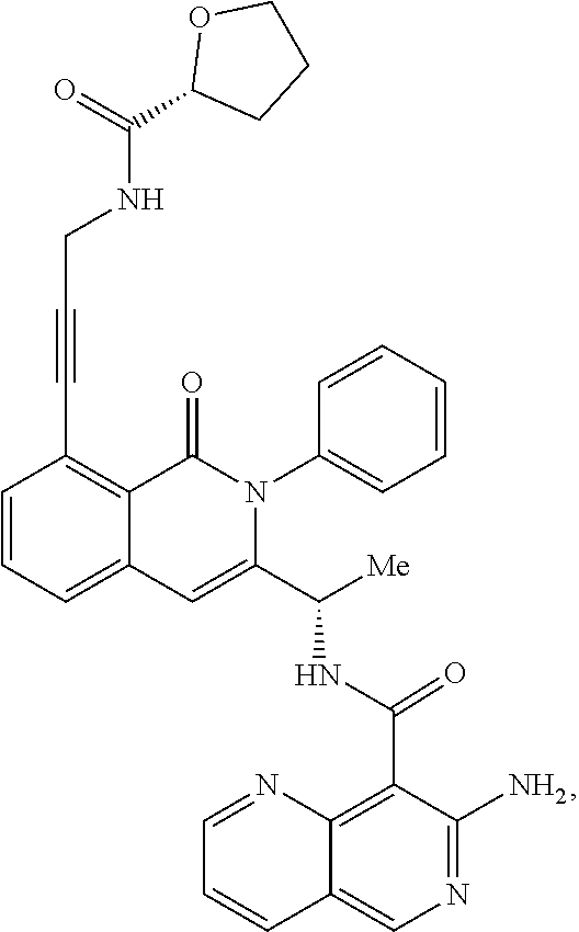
C1=CC=C2C(=C1C#CCNC(C1CCCO1)=O)C(=O)N(C1=CC=CC=C1)C(C([Me])NC(C1=C3C(=CN=C1N)C=CC=N3)=O)=C2
